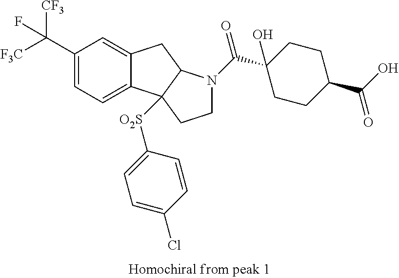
C1(C([CF3])([F3C])F)=CC=C2C(=C1)CC1C2([O2S]C2=CC=C(Cl)C=C2)CCN1C(C1(O)CCC(C(O)=O)CC1)=O
